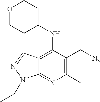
C(C1=C(C)N=C2C(=C1NC1CCOCC1)C=NN2CC)[N3]
